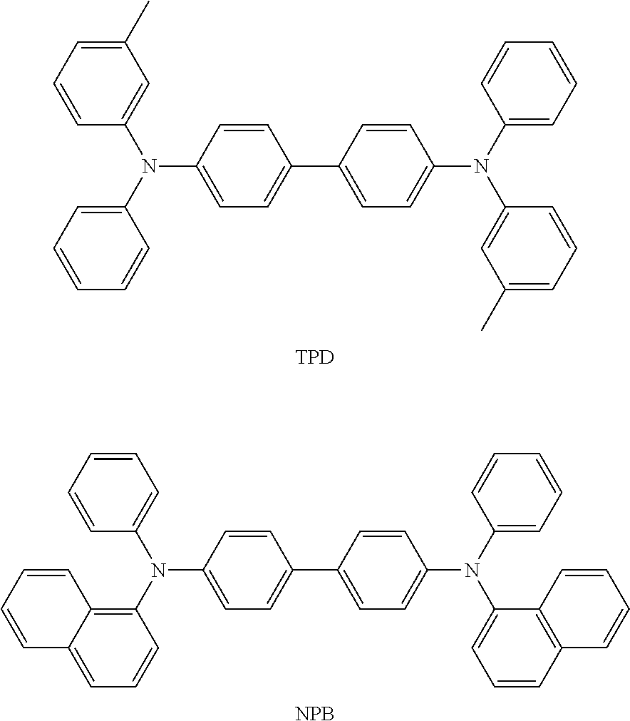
C1(C)=CC=CC(N(C2=CC=CC=C2)C2=CC=C(C3=CC=C(N(C4=CC=CC=C4)C4=CC(C)=CC=C4)C=C3)C=C2)=C1.[TPD].C1=CC=CC(N(C2=C3C(=CC=C2)C=CC=C3)C2=CC=C(C3=CC=C(N(C4=CC=CC=C4)C4=CC=CC5=C4C=CC=C5)C=C3)C=C2)=C1.[NPB]
